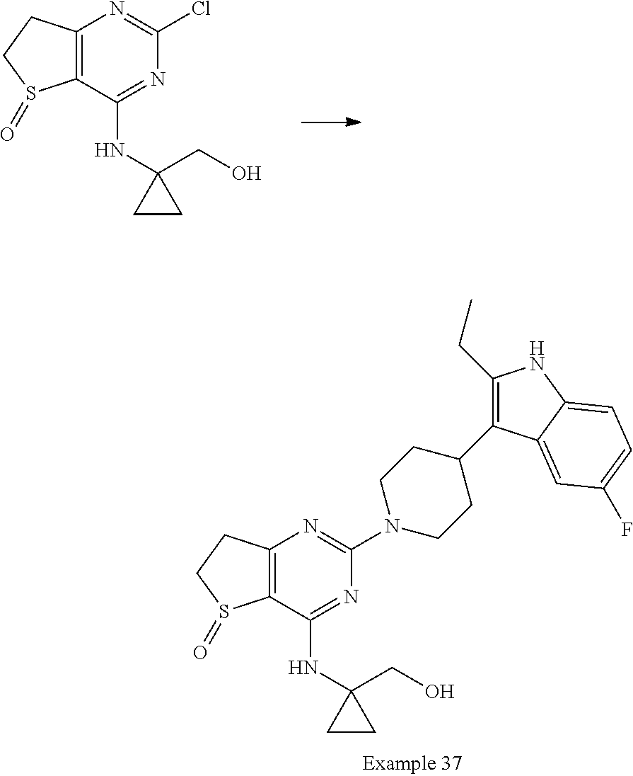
C12=C(C(NC3(CO)CC3)=NC(Cl)=N1)S(=O)CC2.C12=C(C(NC3(CO)CC3)=NC(N3CCC(C4=C(CC)NC5=CC=C(F)C=C45)CC3)=N1)S(=O)CC2
